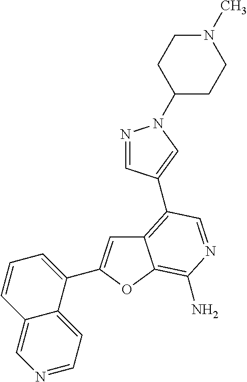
C12=C(C3=CN(C4CCN(C)CC4)N=C3)C=NC(N)=C1OC(C1=CC=CC3=CN=CC=C13)=C2
